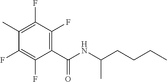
C1(C)=C(F)C(F)=C(C(NC(CCCC)C)=O)C(F)=C1F
